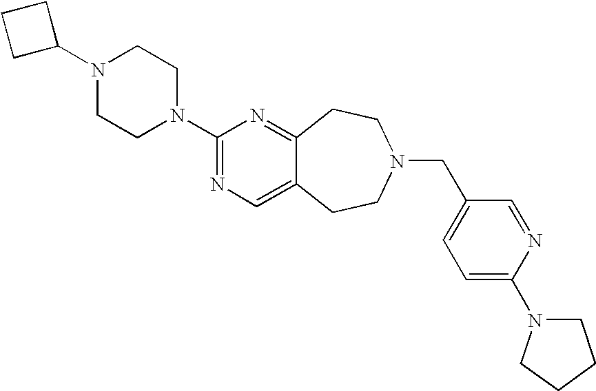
C1C(N2CCN(C3=NC=C4C(=N3)CCN(CC3=CC=C(N5CCCC5)N=C3)CC4)CC2)CC1
